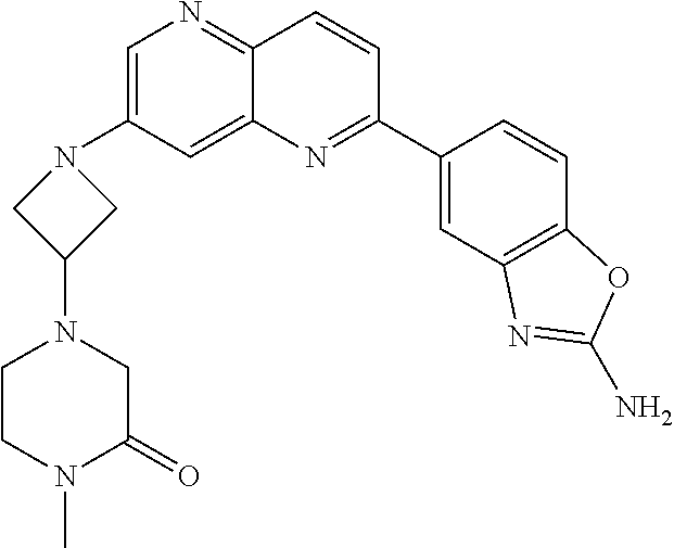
C1=C(N2CC(N3CC(=O)N(C)CC3)C2)C=C2C(=N1)C=CC(C1=CC3=C(C=C1)OC(N)=N3)=N2
